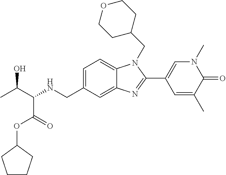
C1=C(CNC(C(C)O)C(=O)OC2CCCC2)C=C2C(=C1)N(CC1CCOCC1)C(C1=CN(C)C(=O)C(C)=C1)=N2
